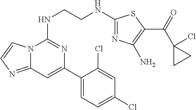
C12=NC=CN1C(NCCNC1=NC(N)=C(C(C3(Cl)CC3)=O)S1)=NC(C1=CC=C(Cl)C=C1Cl)=C2
